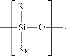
C[Si](OC)([R])[RV]
